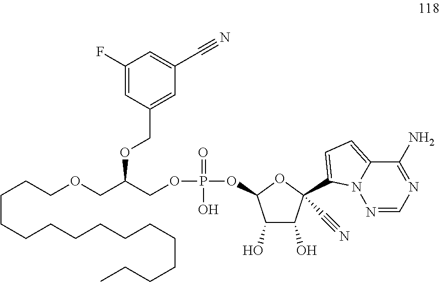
C(CCCCCCCCCCCC)CCOCC(COP(=O)(O)OC1C(O)C(O)C(C#N)(C2=CC=C3C(N)=NC=NN32)O1)OCC1=CC(C#N)=CC(F)=C1
